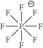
FP(F)(F)(F)(F)([F-])(F)F
